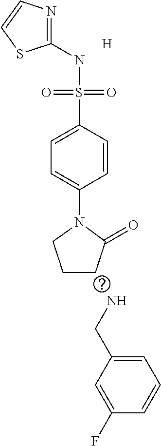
C1(NS(C2=CC=C(N3CCCC3=O)C=C2)(=O)=O)=NC=CS1.[H].NCC1=CC=CC(F)=C1
